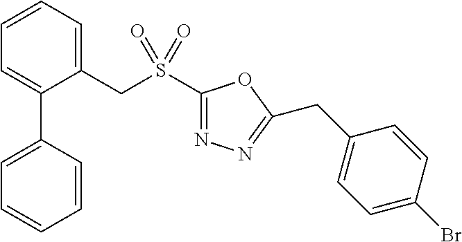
C1=CC=C(CS(C2=NN=C(CC3=CC=C(Br)C=C3)O2)(=O)=O)C(C2=CC=CC=C2)=C1
